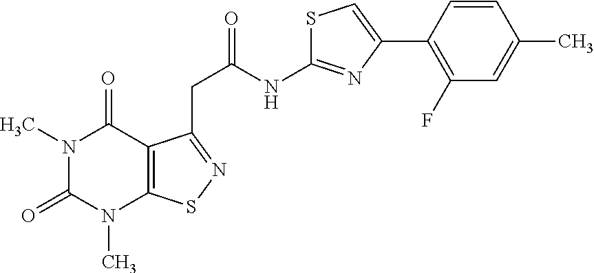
N1(C)C(=O)N(C)C2=C(C1=O)C(CC(NC1=NC(C3=C(F)C=C(C)C=C3)=CS1)=O)=NS2
